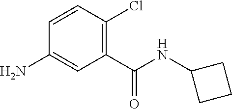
NC1=CC(C(NC2CCC2)=O)=C(Cl)C=C1
